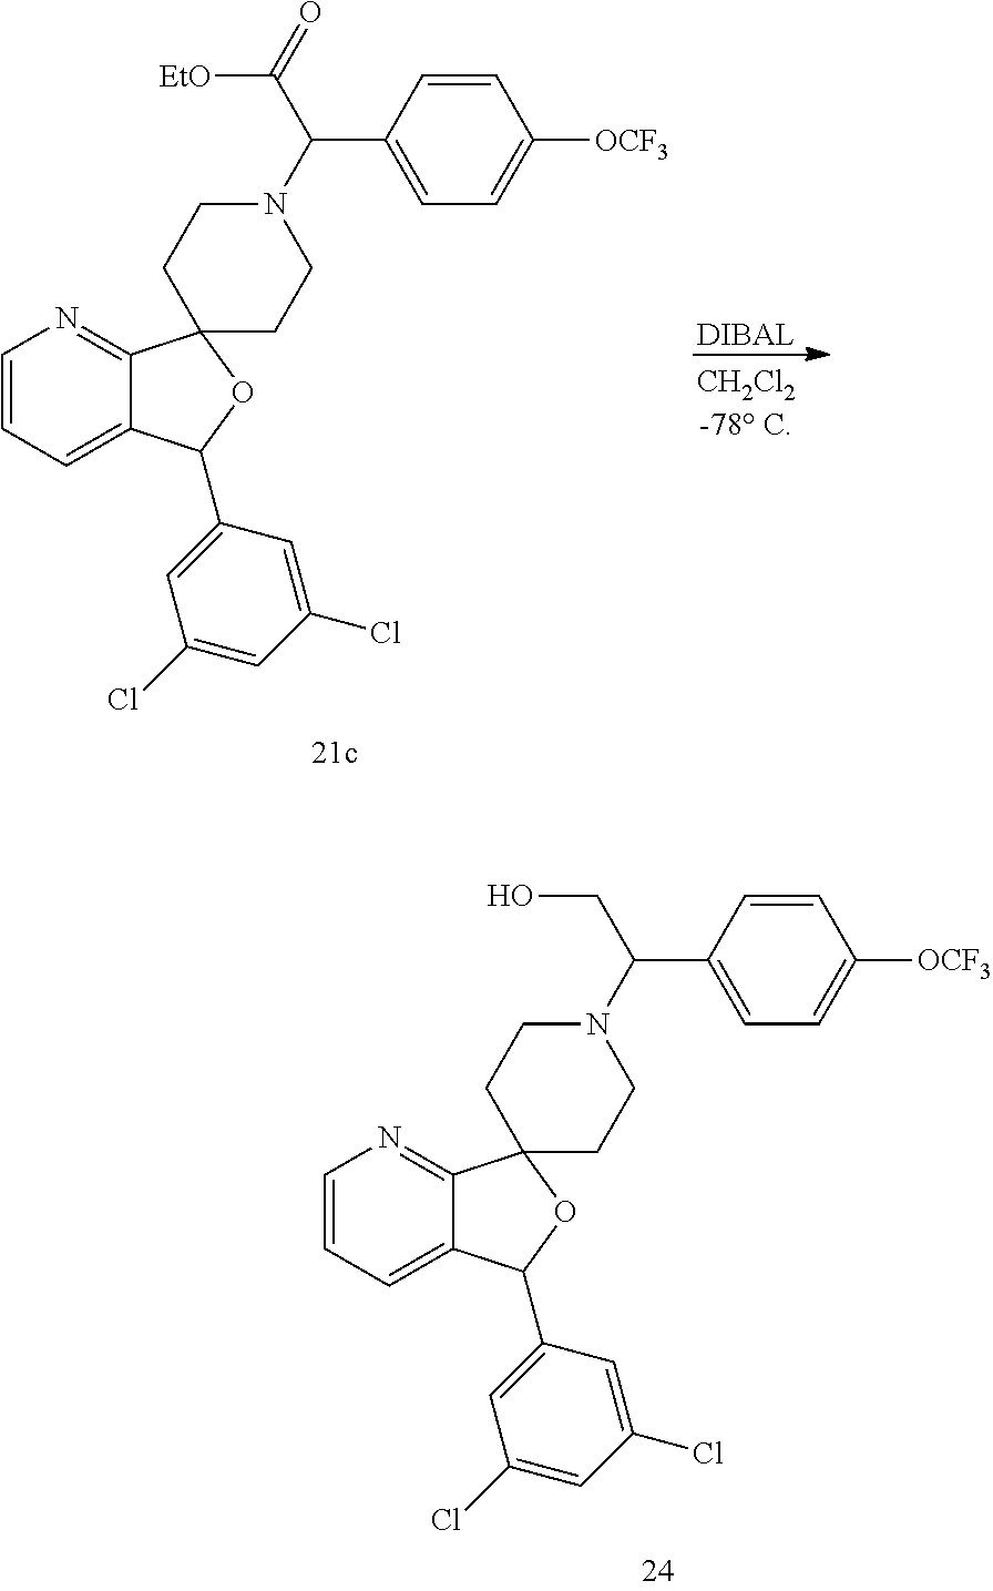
C1=CC=C2C(=N1)C1(OC2C2=CC(Cl)=CC(Cl)=C2)CCN(C(C2=CC=C([OCF3])C=C2)CO)CC1.[DIBAL].C1=CC=C2C(=N1)C1(OC2C2=CC(Cl)=CC(Cl)=C2)CCN(C(C2=CC=C([OCF3])C=C2)C(=O)[EtO])CC1
